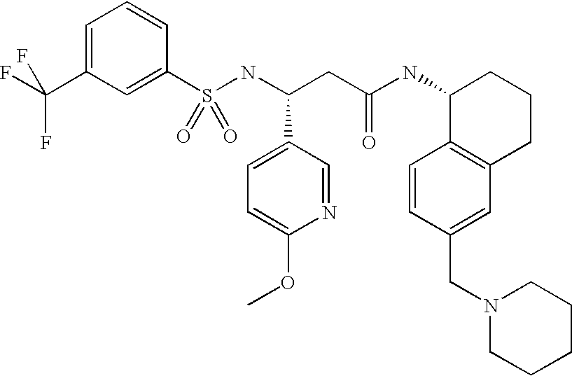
S(NC(CC(NC1C2=C(CCC1)C=C(CN1CCCCC1)C=C2)=O)C1=CC=C(OC)N=C1)(=O)(=O)C1=CC(C(F)(F)F)=CC=C1
